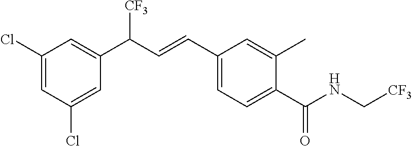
C1(Cl)=CC(Cl)=CC(C(C=CC2=CC=C(C(=O)NC[CF3])C(C)=C2)[CF3])=C1
